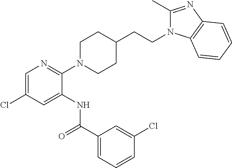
C1(N2CCC(CCN3C(C)=NC4=C3C=CC=C4)CC2)=NC=C(Cl)C=C1NC(C1=CC=CC(Cl)=C1)=O
